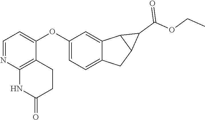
C1(OC2=CC=NC3=C2CCC(=O)N3)=CC=C2C(=C1)C1C(C2)C1C(=O)OCC
